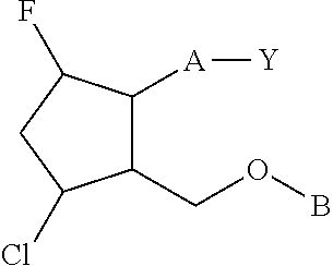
C1C(Cl)C(COB)C([A][Y])C1F
